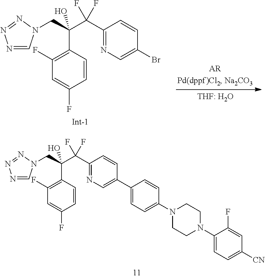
C1=CC(C(CN2C=NN=N2)(C(C2=NC=C(Br)C=C2)(F)F)O)=C(F)C=C1F.C1=CC(C(CN2C=NN=N2)(C(C2=NC=C(C3=CC=C(N4CCN(C5=CC=C([CN])C=C5F)CC4)C=C3)C=C2)(F)F)O)=C(F)C=C1F
